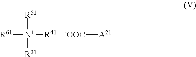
[R61][N+]([R41])([R51])[R31].[-OOC][A21]
